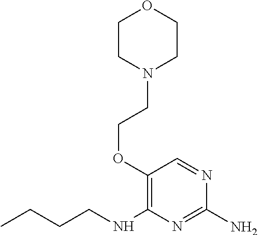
C1(OCCN2CCOCC2)=C(NCCCC)N=C(N)N=C1
